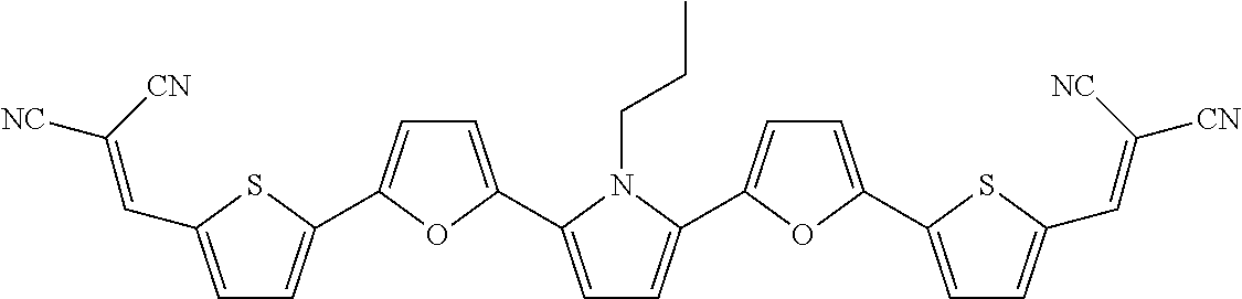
C1=C(C2=CC=C(C3=CC=C(C=C([NC])[CN])S3)O2)N(CCC)C(C2=CC=C(C3=CC=C(C=C([CN])[NC])S3)O2)=C1
